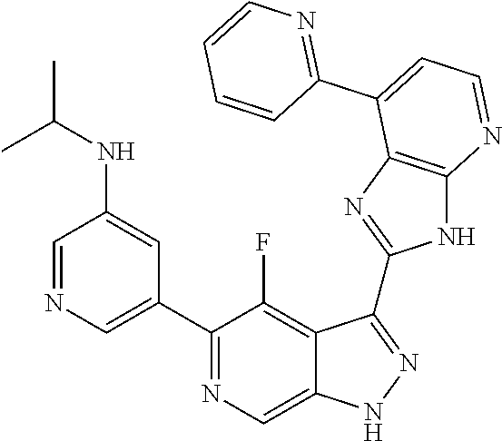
C1=NC=C(C2=NC=C3C(=C2F)C(C2=NC4=C(N2)N=CC=C4C2=NC=CC=C2)=NN3)C=C1NC(C)C
